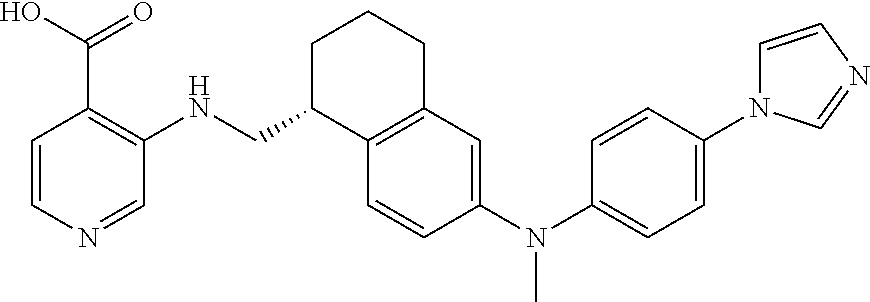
C1=CN=CC(NCC2C3=C(CCC2)C=C(N(C2=CC=C(N4C=CN=C4)C=C2)C)C=C3)=C1C(O)=O
